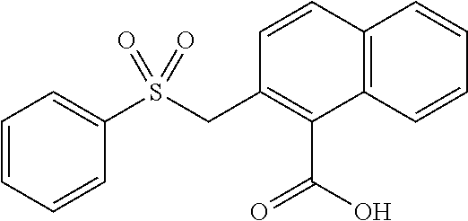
C1=CC=CC(S(CC2=C(C(O)=O)C3=C(C=C2)C=CC=C3)(=O)=O)=C1
